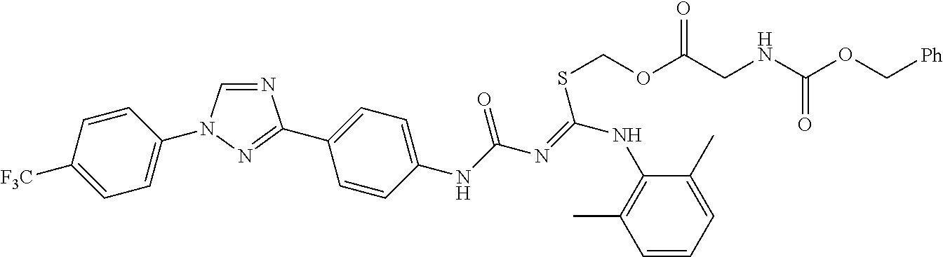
N1=CN(C2=CC=C([F3C])C=C2)N=C1C1=CC=C(NC(=O)N=C(NC2=C(C)C=CC=C2C)SCOC(CNC(OC[Ph])=O)=O)C=C1
